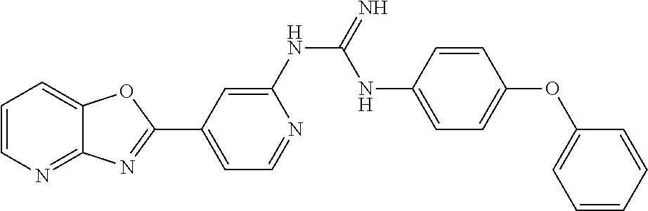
C1=C(NC(=N)NC2=CC=C(OC3=CC=CC=C3)C=C2)N=CC=C1C1=NC2=NC=CC=C2O1
